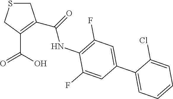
C1SCC(C(O)=O)=C1C(=O)NC1=C(F)C=C(C2=CC=CC=C2Cl)C=C1F
